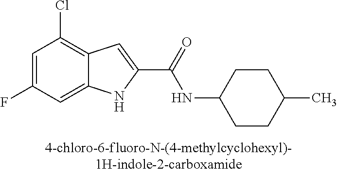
C12=CC(F)=CC(Cl)=C1C=C(C(=O)NC1CCC(C)CC1)N2
